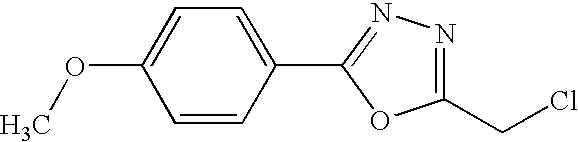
C1=CC(C2=NN=C(CCl)O2)=CC=C1OC
